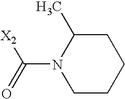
C1CCCC(C)N1C(=O)[X2]
